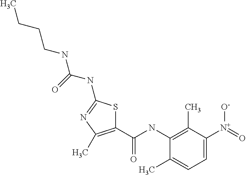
C1(NC(C2=C(C)N=C(NC(=O)NCCCC)S2)=O)=C(C)C([N+](=O)[O-])=CC=C1C
